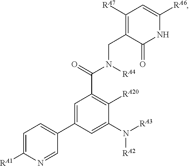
C1([RA7])=C(CN(C(C2=C([RA20])C(N([RA3])[RA2])=CC(C3=CC=C([RA1])N=C3)=C2)=O)[RA4])C(=O)NC([RA6])=C1
